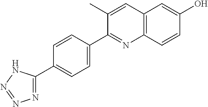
C12=C(C=CC(O)=C1)N=C(C1=CC=C(C3=NN=NN3)C=C1)C(C)=C2
